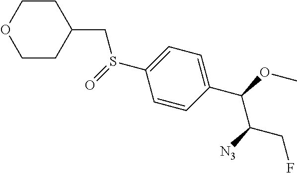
S(C1=CC=C(C(OC)C([N3])CF)C=C1)(=O)CC1CCOCC1
